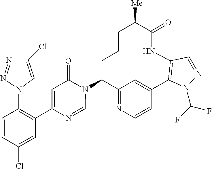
C12=NC=CC(=C1)C1=C(NC(=O)C([Me])CCCC2N2C(=O)C=C(C3=C(N4C=C(Cl)N=N4)C=CC(Cl)=C3)N=C2)C=NN1C(F)F
